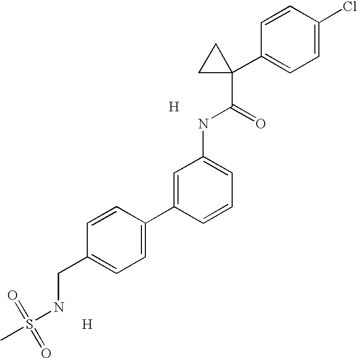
C1=C(C2=CC=C(CNS(=O)(=O)C)C=C2)C=CC=C1NC(C1(C2=CC=C(Cl)C=C2)CC1)=O.[H].[H]
